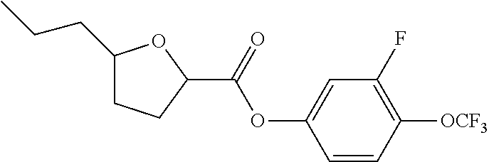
C1(CCC)CCC(C(OC2=CC(F)=C([OCF3])C=C2)=O)O1
